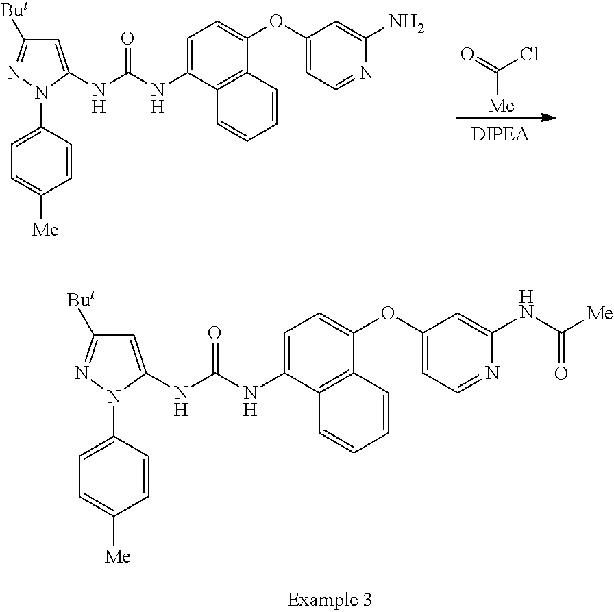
C1=C(NC(NC2=CC=C(OC3=CC=NC(N)=C3)C3=C2C=CC=C3)=O)N(C2=CC=C([Me])C=C2)N=C1[But].[Me]C(=O)Cl.C1=C(NC(NC2=CC=C(OC3=CC=NC(NC([Me])=O)=C3)C3=C2C=CC=C3)=O)N(C2=CC=C([Me])C=C2)N=C1[But]
